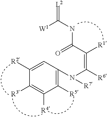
C1([R5])=C(N(C(=C(C(NC([W1])=[L2])=O)[R1])[R6])[R7])C=C([R2])C([R3])=C1[R4]
